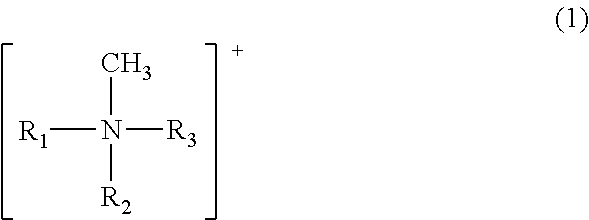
[R1]N([R3])([R2])C
